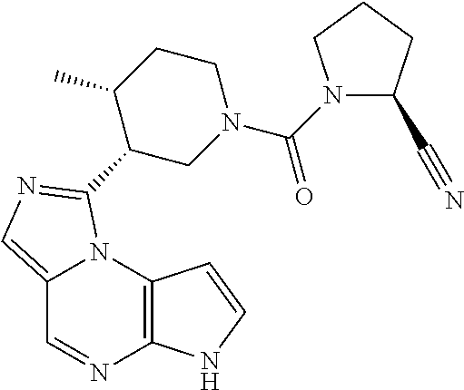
C12=CN=C(C3CN(C(=O)N4C(C#N)CCC4)CCC3C)N1C1=C(N=C2)NC=C1
